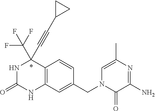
N1C(=O)NC2=C(C1(C#CC1CC1)C(F)(F)F)C=CC(CN1C(=O)C(N)=NC(C)=C1)=C2
